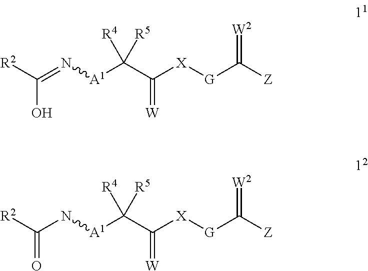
[R2]C(=N[A1]C(C([X][G]C([Z])=[W2])=[W])([R4])[R5])O.[R2]C(N[A1]C(C([X][G]C([Z])=[W2])=[W])([R4])[R5])=O
